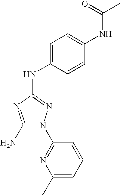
C1(N)=NC(NC2=CC=C(NC(C)=O)C=C2)=NN1C1=NC(C)=CC=C1
